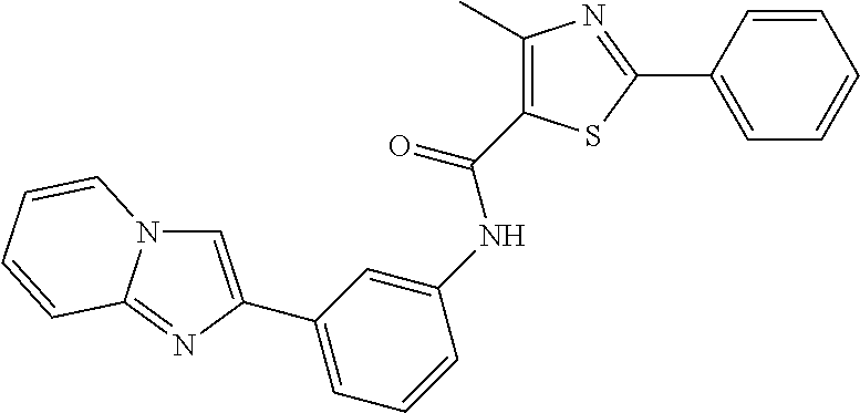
C1=C(C2=CC=CC(NC(=O)C3=C(C)N=C(C4=CC=CC=C4)S3)=C2)N=C2N1C=CC=C2
